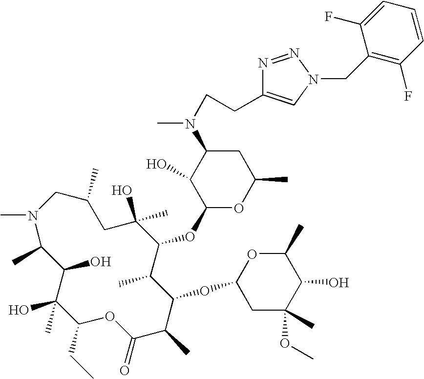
CN1C(C)C(O)C(O)(C)C(CC)OC(=O)C(C)C(OC2CC(C)(OC)C(O)C(C)O2)C(C)C(OC2OC(C)CC(N(CCC3=CN(CC4=C(F)C=CC=C4F)N=N3)C)C2O)C(C)(O)CC(C)C1
